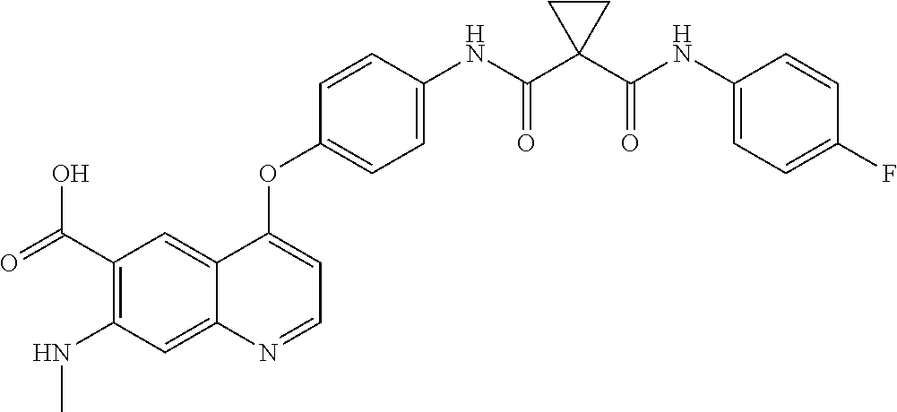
C12=CC(C(=O)O)=C(NC)C=C1N=CC=C2OC1=CC=C(NC(C2(C(NC3=CC=C(F)C=C3)=O)CC2)=O)C=C1
